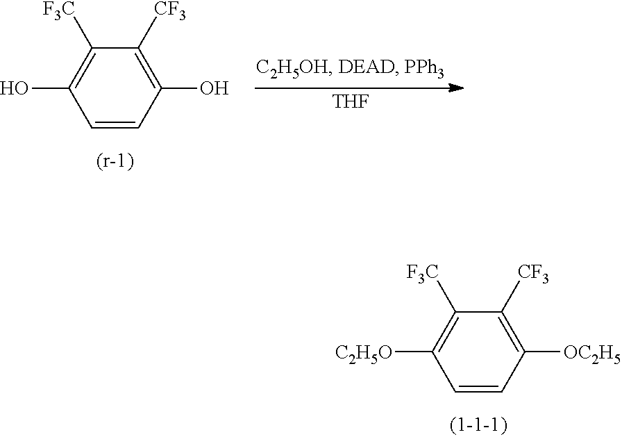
C1([OC2H5])=C([CF3])C([F3C])=C([C2H5O])C=C1.C1(O)=C([CF3])C([F3C])=C(O)C=C1.[THF]
